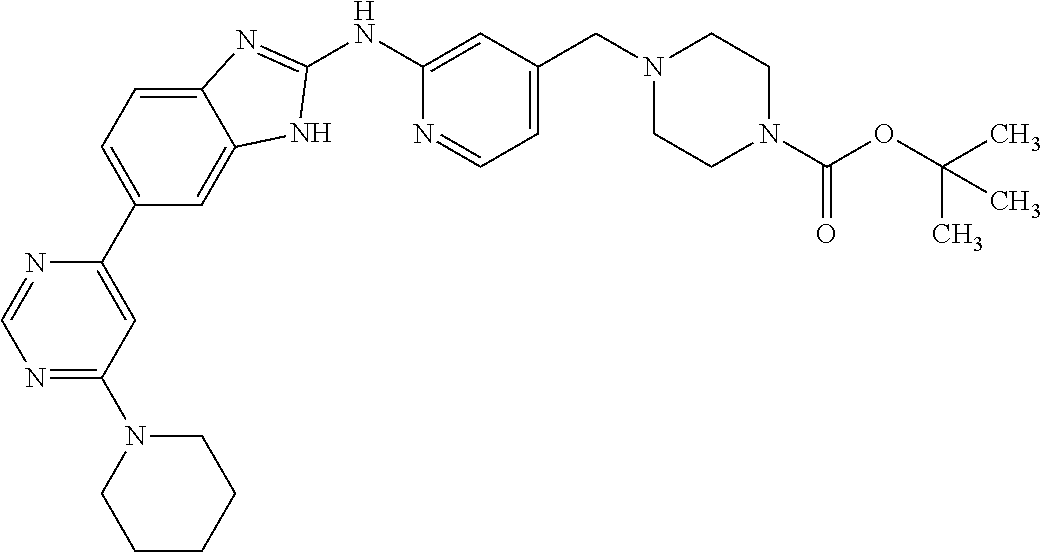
N1=C(N2CCCCC2)C=C(C2=CC=C3C(=C2)NC(NC2=CC(CN4CCN(C(OC(C)(C)C)=O)CC4)=CC=N2)=N3)N=C1
